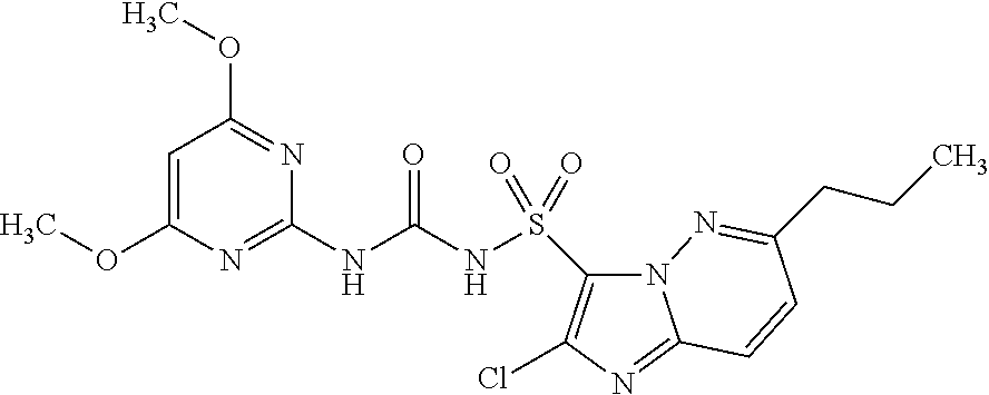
COC1=CC(OC)=NC(NC(NS(=O)(=O)C2=C(Cl)N=C3N2N=C(CCC)C=C3)=O)=N1
